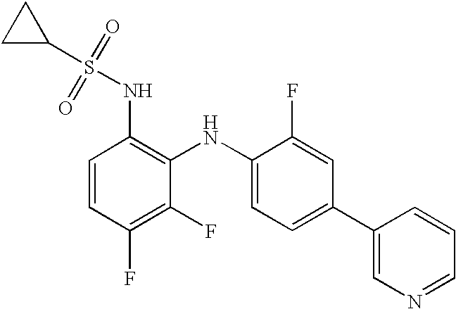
C1=CC(F)=C(F)C(NC2=CC=C(C3=CN=CC=C3)C=C2F)=C1NS(C1CC1)(=O)=O
